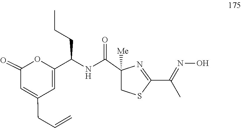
C1(C(=NO)C)=NC(C(NC(C2=CC(CC=C)=CC(=O)O2)CCC)=O)([Me])CS1
